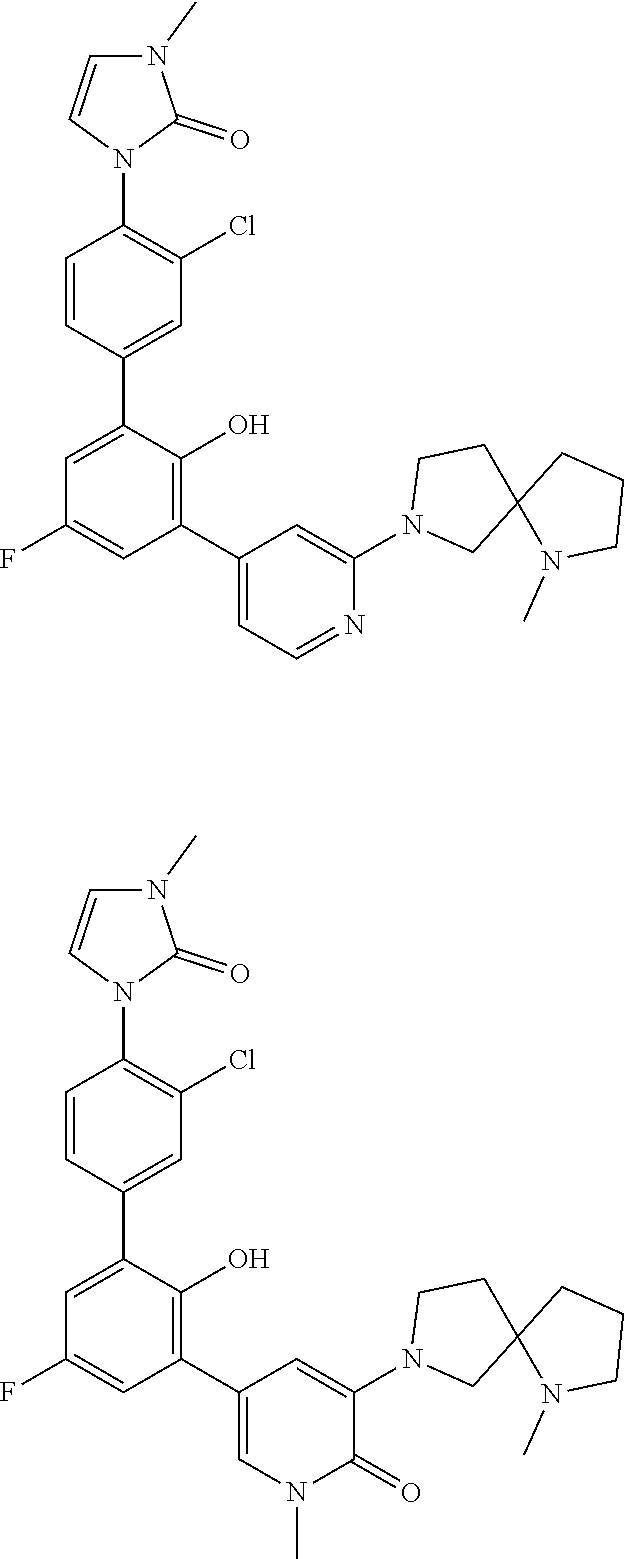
C1=CC(C2=CC(F)=CC(C3=CC=NC(N4CC5(CC4)N(C)CCC5)=C3)=C2O)=CC(Cl)=C1N1C(=O)N(C)C=C1.C1=CC(C2=CC(F)=CC(C3=CN(C)C(=O)C(N4CC5(CC4)N(C)CCC5)=C3)=C2O)=CC(Cl)=C1N1C(=O)N(C)C=C1
